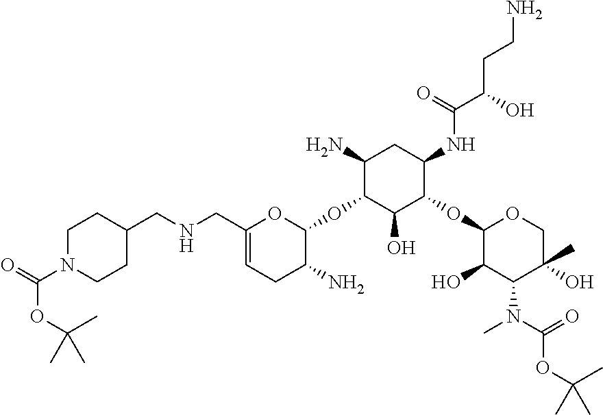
C1(N)C(OC2OC(CNCC3CCN(C(=O)OC(C)(C)C)CC3)=CCC2N)C(O)C(OC2C(O)C(N(C(=O)OC(C)(C)C)C)C(C)(O)CO2)C(NC(C(O)CCN)=O)C1
